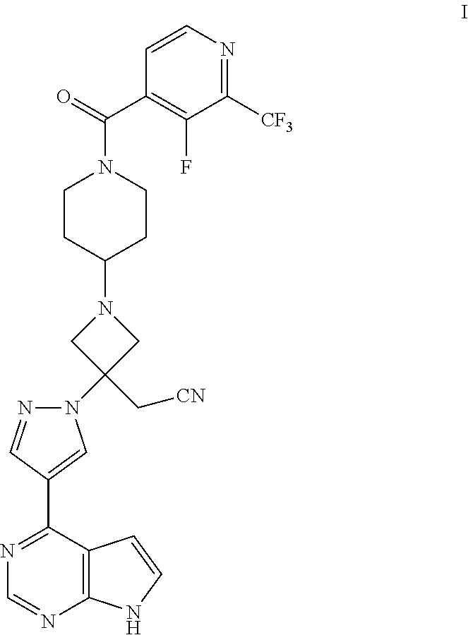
C1(N2CC(C[CN])(N3N=CC(C4=NC=NC5=C4C=CN5)=C3)C2)CCN(C(C2=C(F)C([CF3])=NC=C2)=O)CC1
